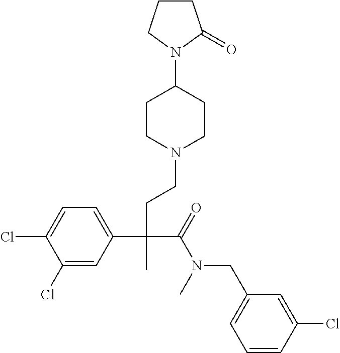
C1(Cl)=CC(C(CCN2CCC(N3CCCC3=O)CC2)(C(=O)N(CC2=CC=CC(Cl)=C2)C)C)=CC=C1Cl
